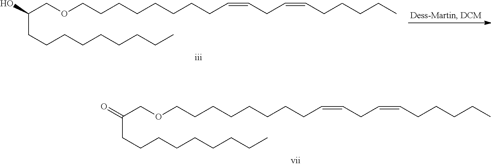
C(COCCCCCCCCC=CCC=CCCCCC)(O)CCCCCCCCC.C(COCCCCCCCCC=CCC=CCCCCC)(=O)CCCCCCCCC
